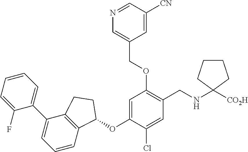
C1(F)=CC=CC=C1C1=CC=CC2=C1CCC2OC1=CC(OCC2=CN=CC([CN])=C2)=C(CNC2([CO2H])CCCC2)C=C1Cl
